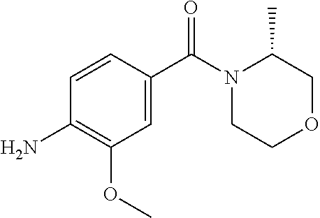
C1=C(C(N2CCOCC2C)=O)C=CC(N)=C1OC
